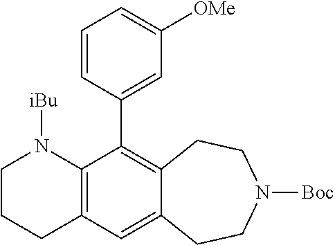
C12=C(C=C3C(=C1C1=CC([OMe])=CC=C1)CCN([Boc])CC3)CCCN2[iBu]
